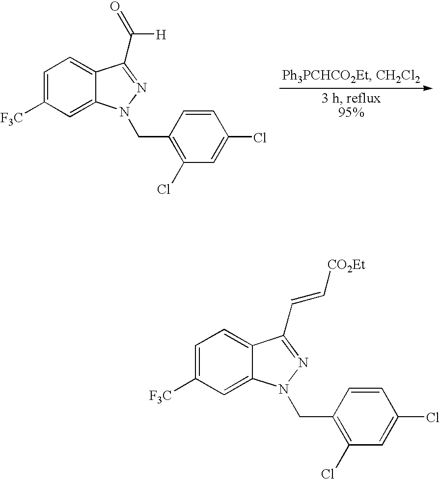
C1=C([F3C])C=C2C(=C1)C(C([H])=O)=NN2CC1=C(Cl)C=C(Cl)C=C1.C1=C([F3C])C=C2C(=C1)C(C=C[CO2Et])=NN2CC1=C(Cl)C=C(Cl)C=C1
